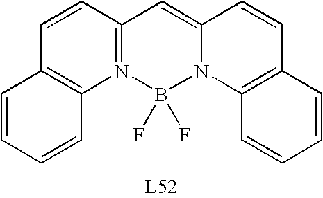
N12=C(C=CC3=C1C=CC=C3)C=C1N(B2(F)F)C2=C(C=C1)C=CC=C2
